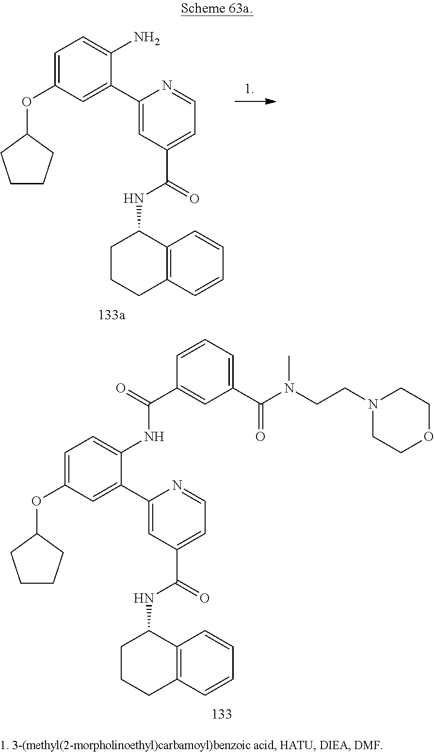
C1CCC(OC2=CC=C(N)C(C3=CC(C(=O)NC4CCCC5=C4C=CC=C5)=CC=N3)=C2)C1.C1CCC(OC2=CC=C(NC(C3=CC(C(N(CCN4CCOCC4)C)=O)=CC=C3)=O)C(C3=CC(C(=O)NC4CCCC5=C4C=CC=C5)=CC=N3)=C2)C1
